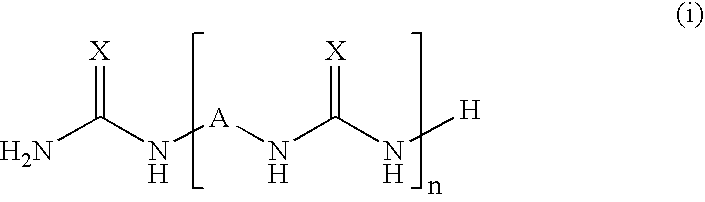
NC(N[A]NC(N[H])=[X])=[X]
